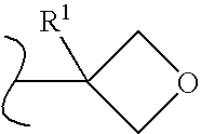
C1OCC1(C)[R1]
